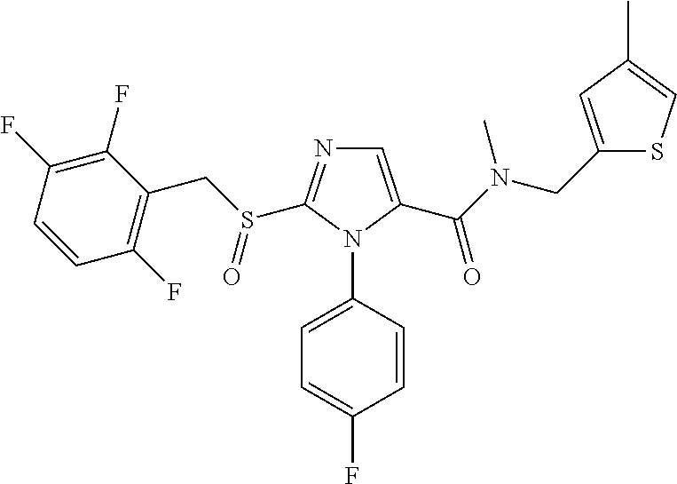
C1=C(C(=O)N(CC2=CC(C)=CS2)C)N(C2=CC=C(F)C=C2)C(S(CC2=C(F)C=CC(F)=C2F)=O)=N1
